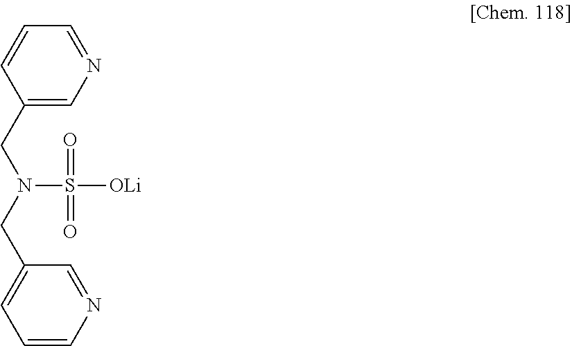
C(C1=CC=CN=C1)N(CC1=CN=CC=C1)S(=O)(=O)[OLi]
